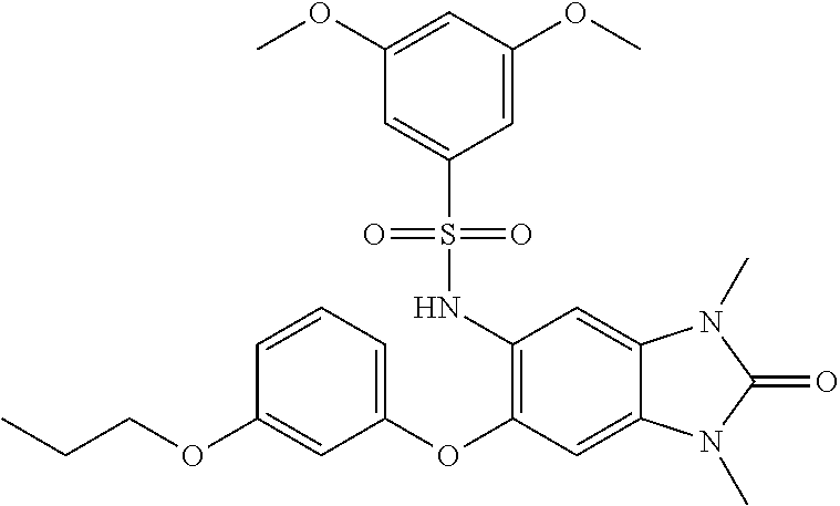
CCCOC1=CC(OC2=C(NS(C3=CC(OC)=CC(OC)=C3)(=O)=O)C=C3C(=C2)N(C)C(=O)N3C)=CC=C1
